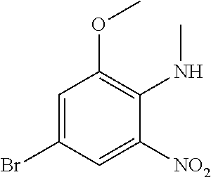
C1=C(Br)C=C([NO2])C(NC)=C1OC
